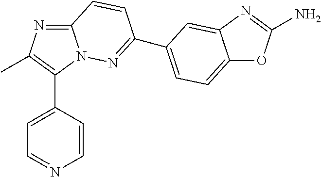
C12=NC(C)=C(C3=CC=NC=C3)N1N=C(C1=CC=C3OC(N)=NC3=C1)C=C2
